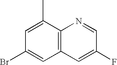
C12=C(C(C)=CC(Br)=C1)N=CC(F)=C2
